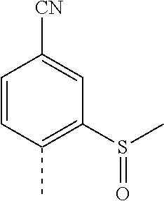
C1=CC(C)=C(S(C)=O)C=C1[CN]
